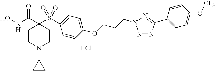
Cl.C1CN(C2CC2)CCC1(C(NO)=O)S(=O)(=O)C1=CC=C(OCCCN2N=NC(C3=CC=C(O[CF3])C=C3)=N2)C=C1
